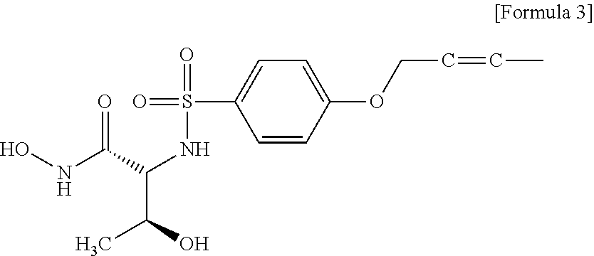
C1=CC(OCC=CC)=CC=C1S(NC(C(NO)=O)C(O)C)(=O)=O
